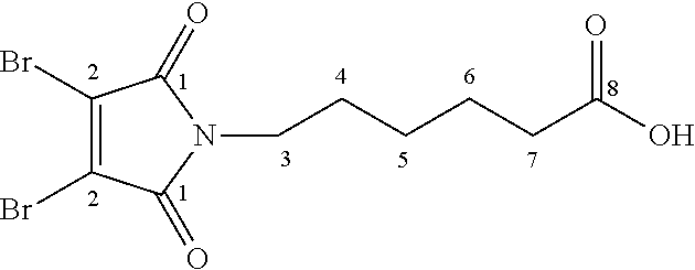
C1(Br)=C(Br)C(=O)N(CCCCCC(O)=O)C1=O
